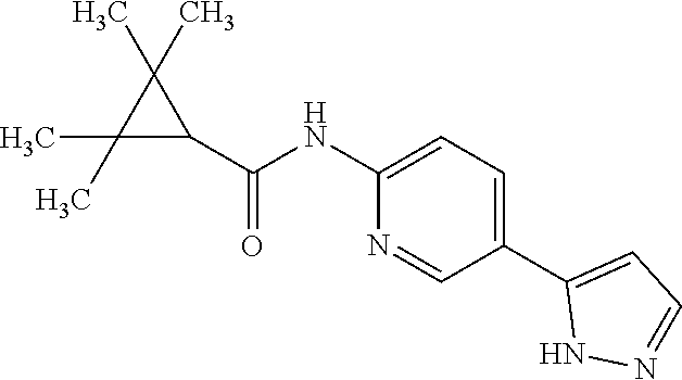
C1(NC(C2C(C)(C)C2(C)C)=O)=CC=C(C2=CC=NN2)C=N1
